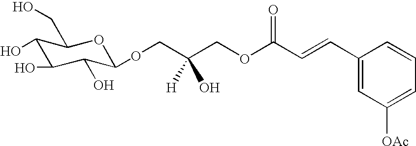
C1(O)C(O)C(O)C(OCC(COC(C=CC2=CC([OAc])=CC=C2)=O)([H])O)OC1CO
